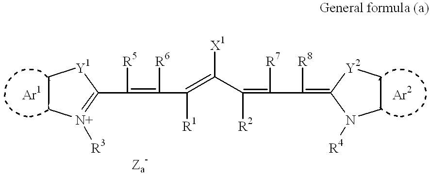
C1C[N+]([R3])=C(C([R5])=C([R6])C(=C(C(=C([R7])C(=C2N([R4])CC[Y2]2)[R8])[R2])[X1])[R1])[Y1]1
